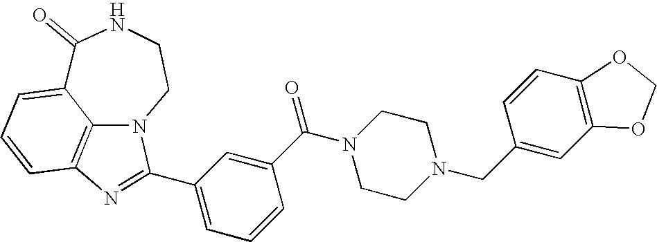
C1(=O)C2=CC=CC3=C2N(CCN1)C(C1=CC=CC(C(N2CCN(CC4=CC5=C(C=C4)OCO5)CC2)=O)=C1)=N3
